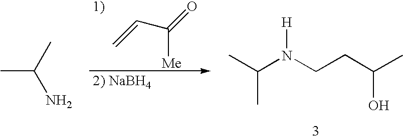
C([Me])(=O)C=C.CC(C)N.CC(N(CCC(C)O)[H])C
